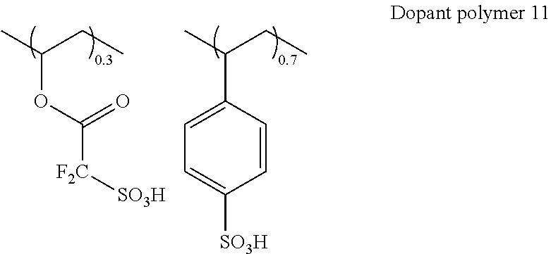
CC(CC)C1=CC=C([SO3H])C=C1.CC(CC)OC(=O)[F2C][SO3H]
